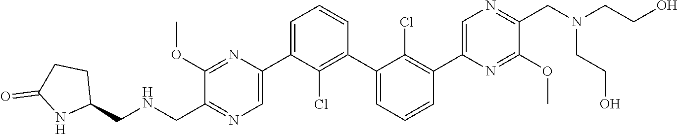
C1(OC)=NC(C2=CC=CC(C3=CC=CC(C4=CN=C(CN(CCO)CCO)C(OC)=N4)=C3Cl)=C2Cl)=CN=C1C[HN]CC1CCC(=O)N1
